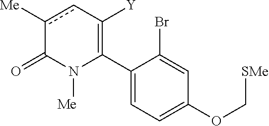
C1(C2=C([Y])cc([Me])C(=O)N2[Me])=CC=C(OC[SMe])C=C1Br
